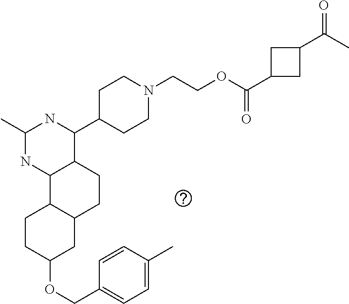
O(C1CC2C(CC1)C1C(CC2)C(C2CCN(CCOC(=O)C3CC(C(C)=O)C3)CC2)NC(C)N1)CC1=CC=C(C)C=C1
